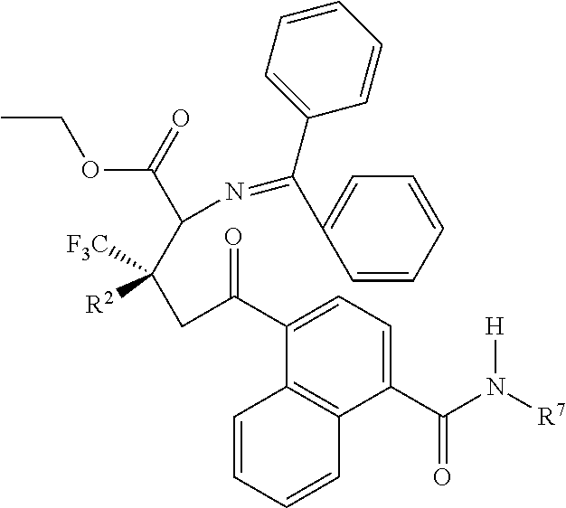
C1(C(N([R7])[H])=O)=CC=C(C(CC(C(N=C(C2=CC=CC=C2)C2=CC=CC=C2)C(=O)OCC)([F3C])[R2])=O)C2=C1C=CC=C2
